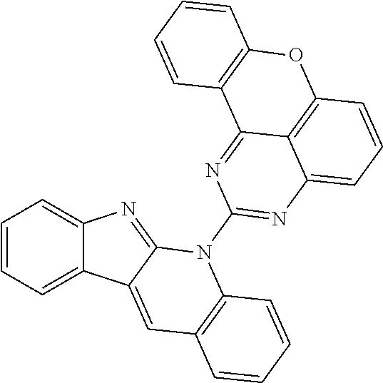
C1=CC=C2C(=C1)N=C1C2=CC2=C(N1C1=NC3=CC=CC4=C3C(=N1)C1=C(O4)C=CC=C1)C=CC=C2
